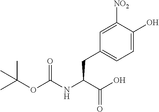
CC(OC(NC(C(O)=O)CC1=CC=C(O)C([NO2])=C1)=O)(C)C
